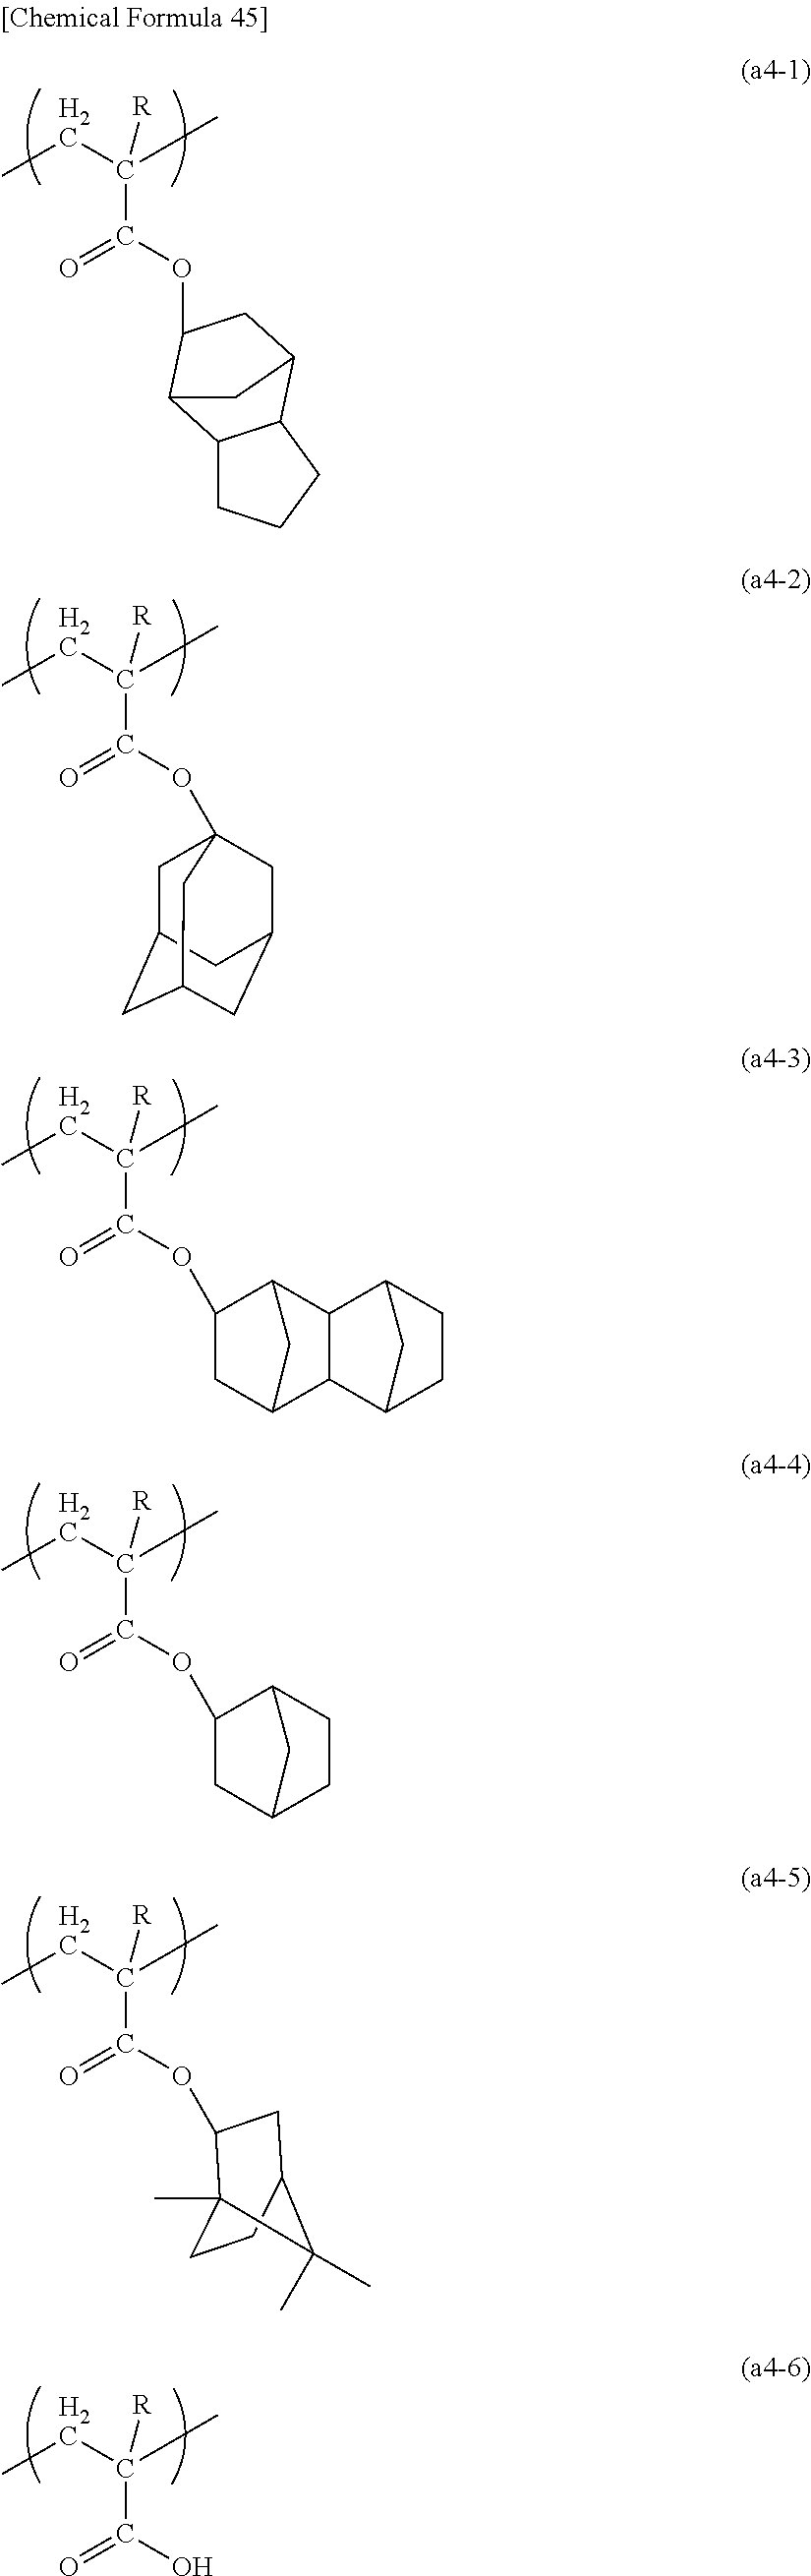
CCC(C)(C(OC1CC2C3C(CCC3)C1C2)=O)[R].CCC(C)(C(OC1CC2C3C(C1C2)C1CCC3C1)=O)[R].CCC(C)(C(OC12CC3CC(CC(C1)C3)C2)=O)[R].CCC(C)(C(OC1CC2CCC1C2)=O)[R].CCC(C)(C(OC1C2(C)CCC(C1)C2(C)C)=O)[R].CCC(C)(C(O)=O)[R]
